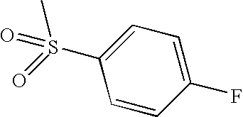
CS(=O)(C1=CC=C(F)C=C1)=O
